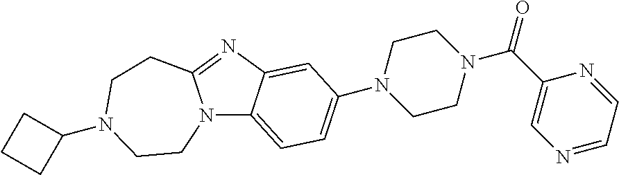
N12C3=CC=C(N4CCN(C(C5=CN=CC=N5)=O)CC4)C=C3N=C1CCN(C1CCC1)CC2
